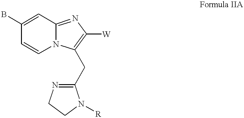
C1=CN2C(=NC([W])=C2CC2=NCCN2[R])C=C1B
